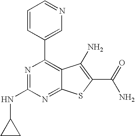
N1=C(NC2CC2)N=C2C(=C1C1=CN=CC=C1)C(N)=C(C(N)=O)S2
